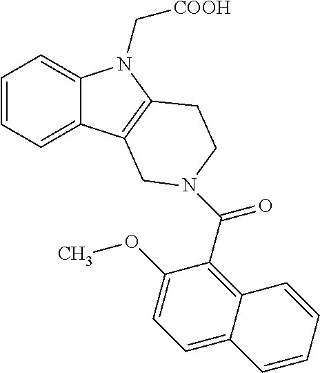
C1=CC=C2C(=C1)N(C[COOH])C1=C2CN(C(=O)C2=C3C(=CC=C2OC)C=CC=C3)CC1
